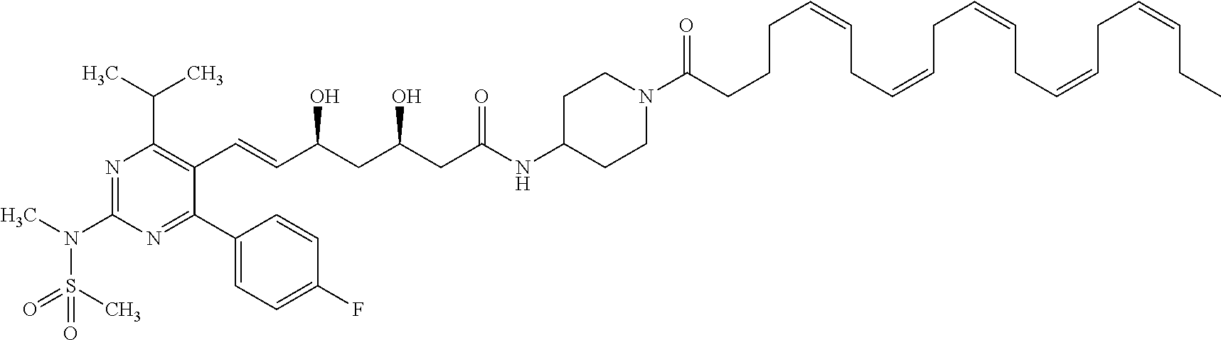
C(=CC(CC(CC(NC1CCN(C(CCCC=CCC=CCC=CCC=CCC=CCC)=O)CC1)=O)O)O)C1=C(C(C)C)N=C(N(C)S(C)(=O)=O)N=C1C1=CC=C(F)C=C1
